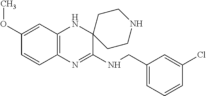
C12=C(N=C(NCC3=CC=CC(Cl)=C3)C3(N1)CCNCC3)C=CC(OC)=C2
